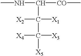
CNC([CO]C)C([X2])([X1])C([X5])([X4])[X3]
